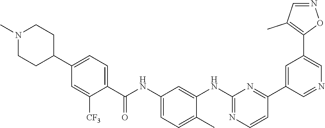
N1(C)CCC(C2=CC=C(C(NC3=CC=C(C)C(NC4=NC=CC(C5=CC(C6=C(C)C=NO6)=CN=C5)=N4)=C3)=O)C([CF3])=C2)CC1
